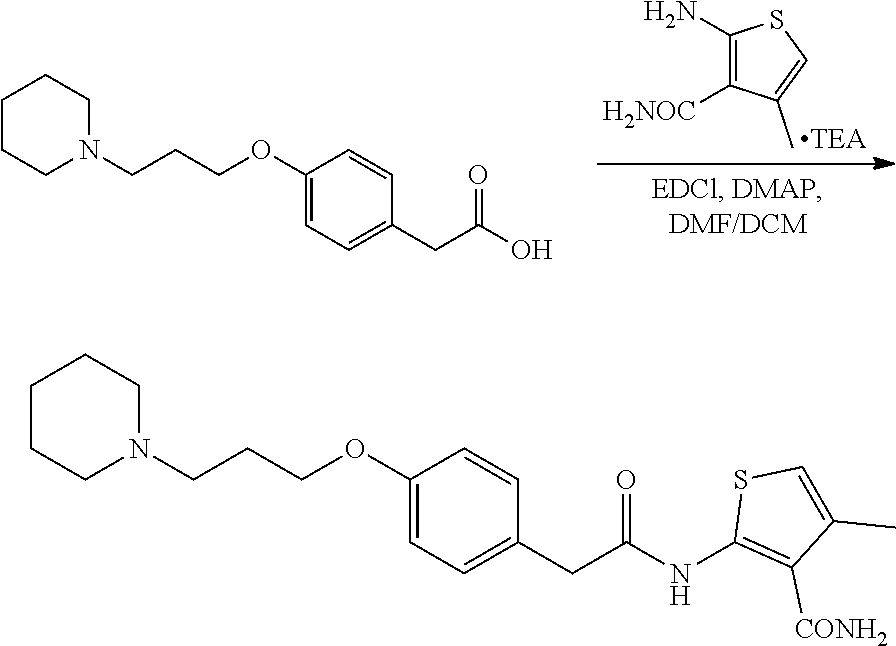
C1(N)=C([H2NOC])C(C)=CS1.C1CCN(CCCOC2=CC=C(CC(O)=O)C=C2)CC1.C1CCN(CCCOC2=CC=C(CC(NC3=C([CONH2])C(C)=CS3)=O)C=C2)CC1
